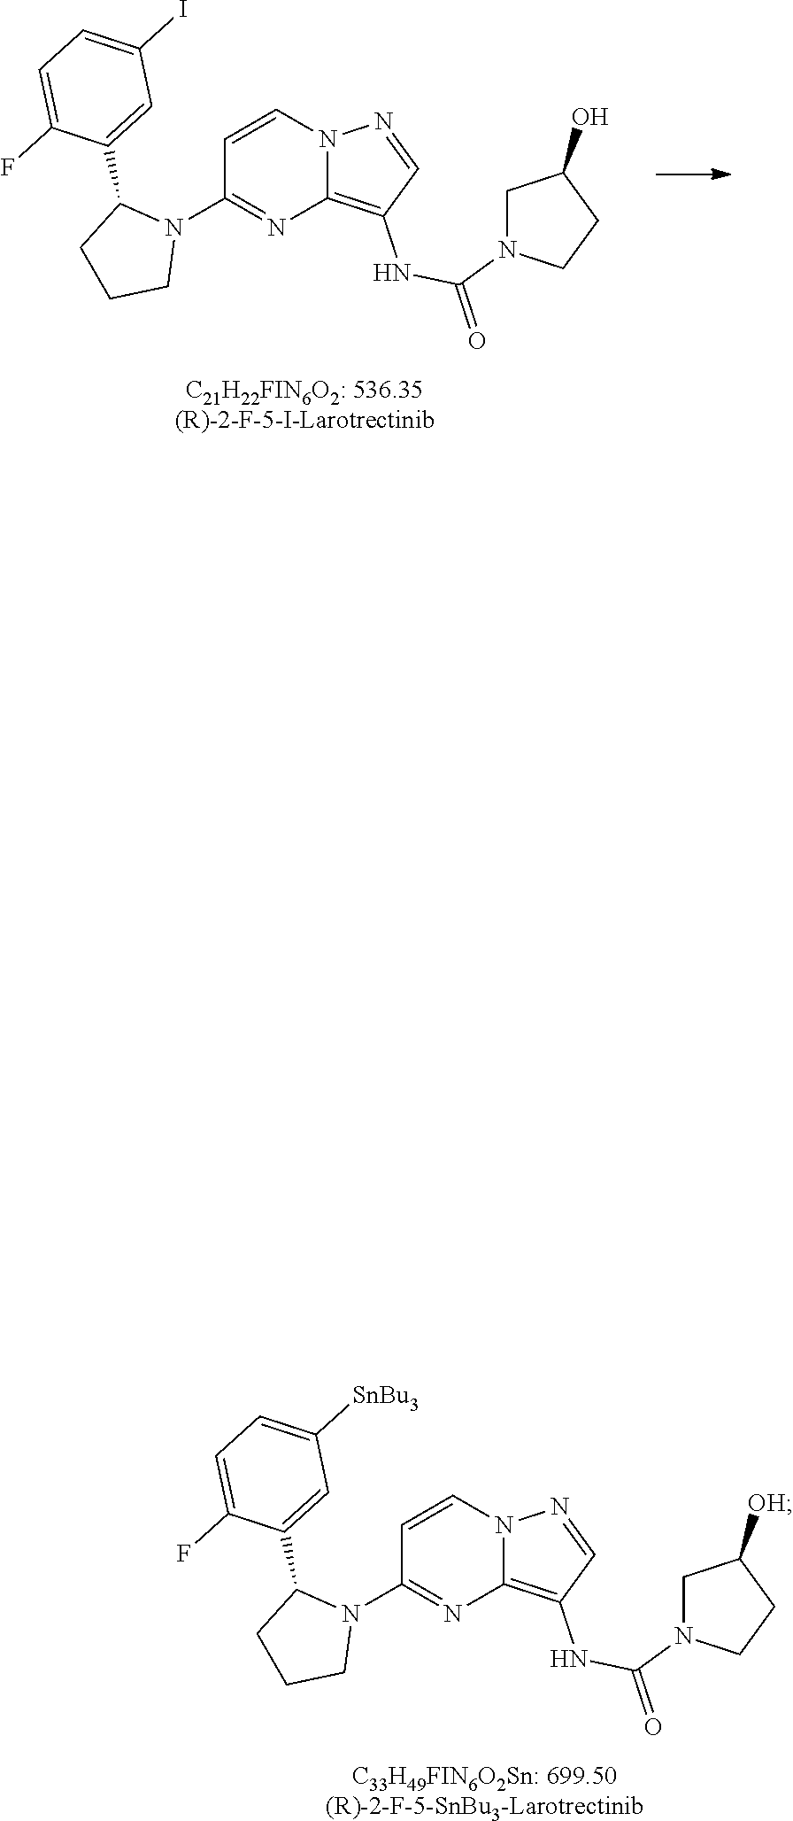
C1=CN2C(=C(NC(=O)N3CC(O)CC3)C=N2)N=C1N1C(C2=CC(I)=CC=C2F)CCC1.[C21H22FIN6O2: 536.35(R)-2-F-5-I-Larotrectinib].C1=CN2C(=C(NC(=O)N3CC([OH])CC3)C=N2)N=C1N1C(C2=CC([SnBu3])=CC=C2F)CCC1.[C33H49FIN6O2Sn: 699.50(R)-2-F-5-SnBu3-Larotrectinib]
